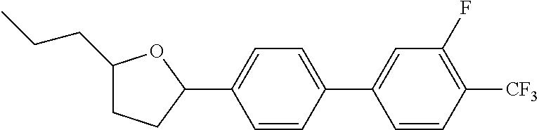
C1(CCC)CCC(C2=CC=C(C3=CC(F)=C([CF3])C=C3)C=C2)O1
